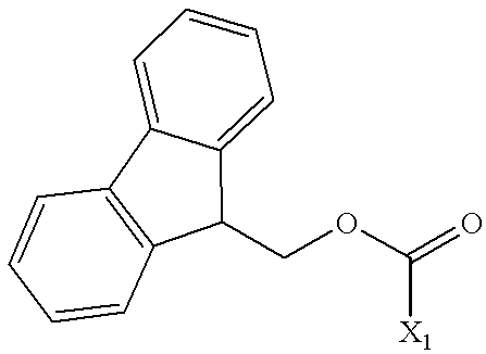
O(C(=O)[X1])CC1C2=C(C=CC=C2)C2=CC=CC=C12
